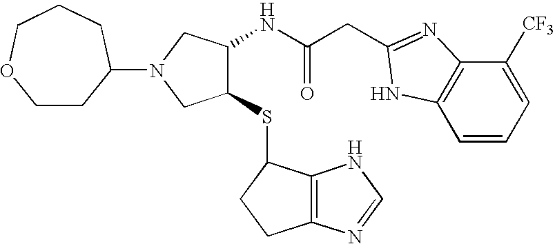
C(C(NC1C(SC2C3=C(CC2)N=CN3)CN(C2CCOCCC2)C1)=O)C1=NC2=C(C=CC=C2[CF3])N1
